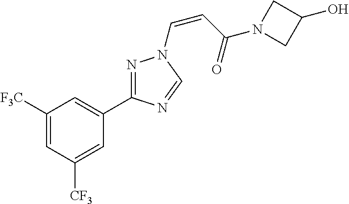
C1([F3C])=CC([CF3])=CC(C2=NN(C=CC(=O)N3CC(O)C3)C=N2)=C1
